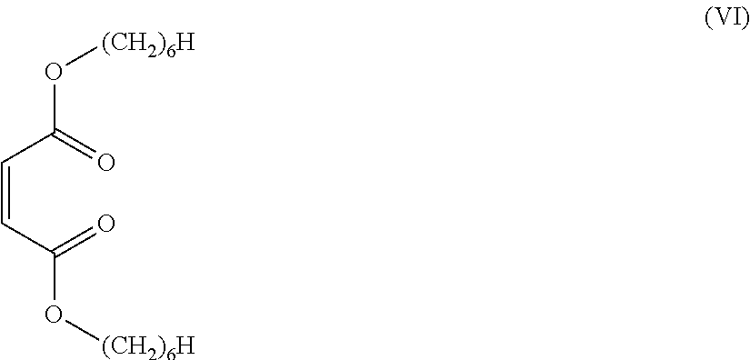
C(=CC(=O)O[(CH2)6H])C(=O)O[(CH2)6H]
